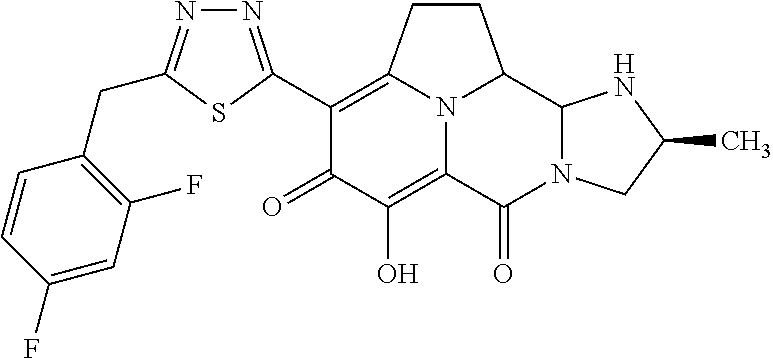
C1(C2=NN=C(CC3=C(F)C=C(F)C=C3)S2)=C2CCC3C4N(C(=O)C(=C(O)C1=O)N23)CC(C)N4
